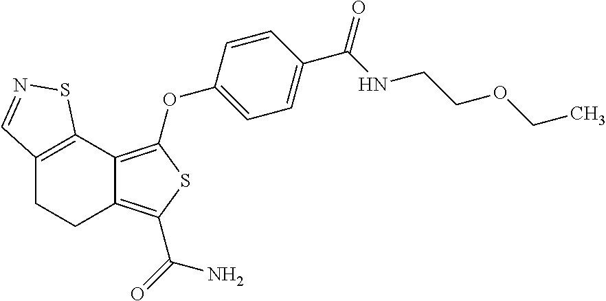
C12=C(C3=C(OC4=CC=C(C(NCCOCC)=O)C=C4)SC(C(=O)N)=C3CC1)SN=C2
